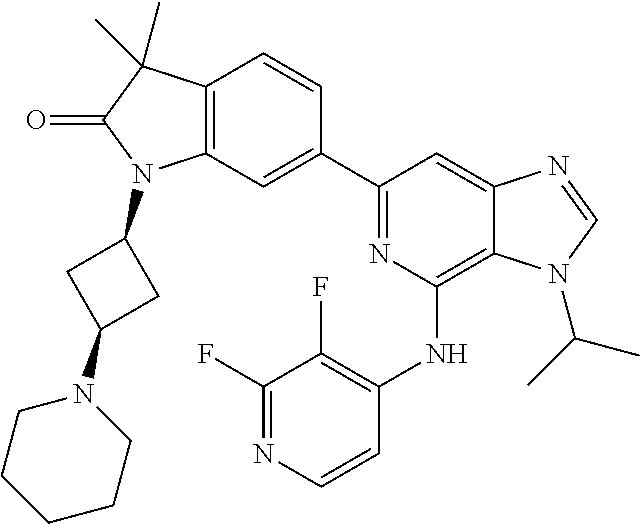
C12=C(C=C(C3=NC(NC4=C(F)C(F)=NC=C4)=C4C(=C3)N=CN4C(C)C)C=C1)N(C1CC(N3CCCCC3)C1)C(=O)C2(C)C
